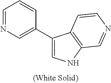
N1=CC=CC(C2=CNC3=C2C=CN=C3)=C1
